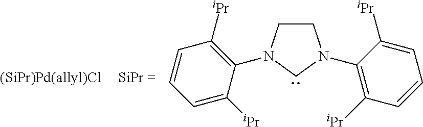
C1CN(C2=C([iPr])C=CC=C2[iPr])CN1C1=C([iPr])C=CC=C1[iPr]
